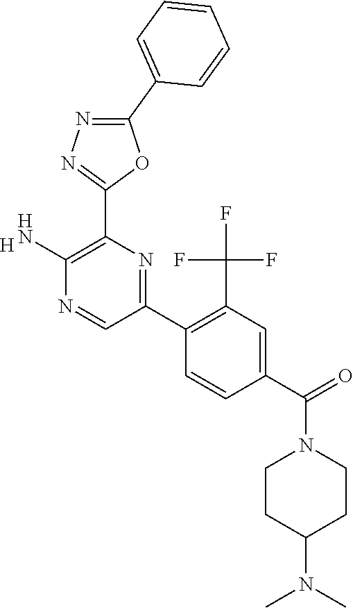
C1(N)=C(C2=NN=C(C3=CC=CC=C3)O2)N=C(C2=C(C(F)(F)F)C=C(C(=O)N3CCC(N(C)C)CC3)C=C2)C=N1.[H]
